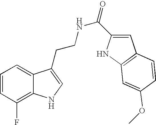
C1=CC(F)=C2C(=C1)C(CCNC(=O)C1=CC3=C(N1)C=C(OC)C=C3)=CN2
